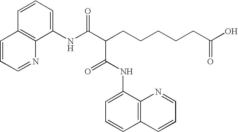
C1=CC=C(NC(C(C(NC2=CC=CC3=C2N=CC=C3)=O)CCCCCC(O)=O)=O)C2=C1C=CC=N2
